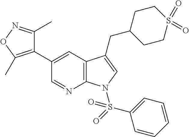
C1(C2=CC3=C(N=C2)N(S(=O)(C2=CC=CC=C2)=O)C=C3CC2CCS(=O)(=O)CC2)=C(C)ON=C1C
